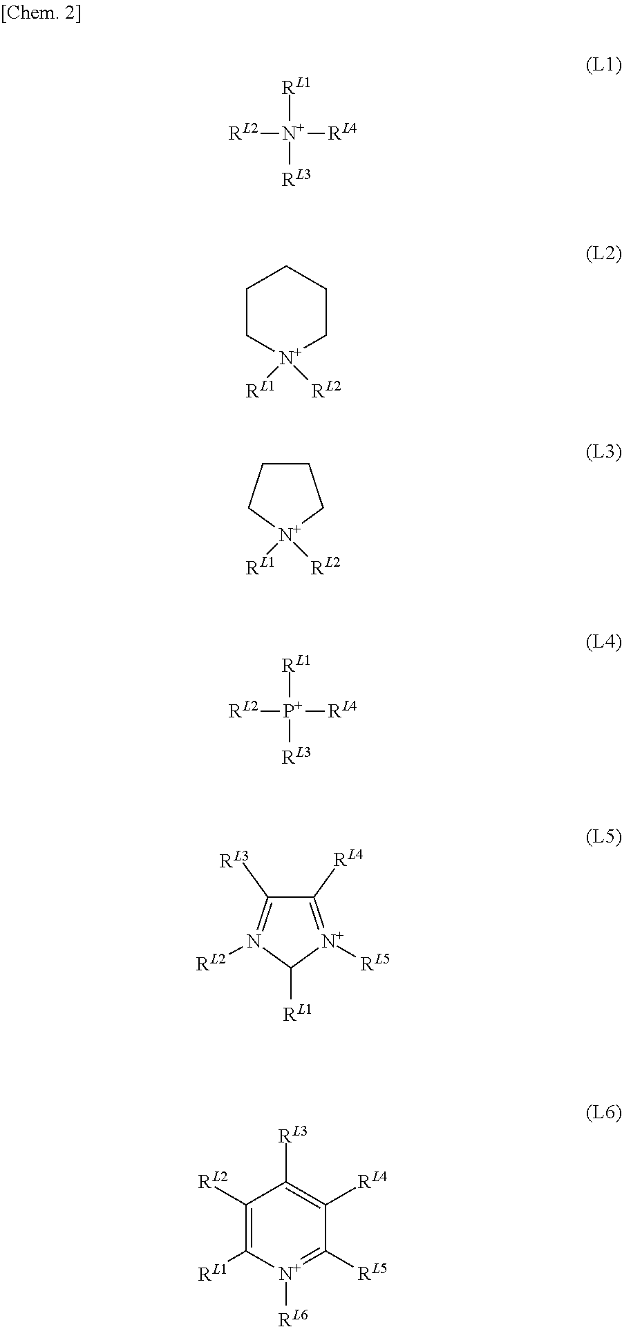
[RL2][N+]([RL4])([RL1])[RL3].C1C[N+]([RL1])([RL2])CCC1.C1CC[N+]([RL1])([RL2])C1.[RL2][P+]([RL4])([RL1])[RL3].C1([RL4])=[N+]([RL5])C([RL1])N([RL2])=C1[RL3].C1([RL2])=C([RL1])[N+]([RL6])=C([RL5])C([RL4])=C1[RL3]
